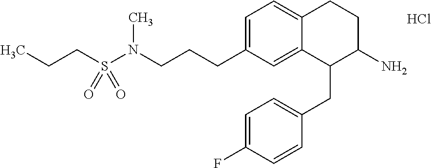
Cl.C1=C(CCCN(S(CCC)(=O)=O)C)C=C2C(=C1)CCC(N)C2CC1=CC=C(F)C=C1
